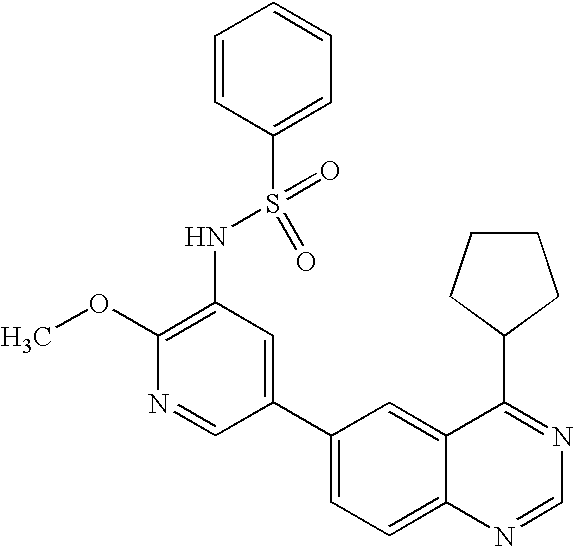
C1(OC)=C(NS(C2=CC=CC=C2)(=O)=O)C=C(C2=CC=C3C(=C2)C(C2CCCC2)=NC=N3)C=N1
